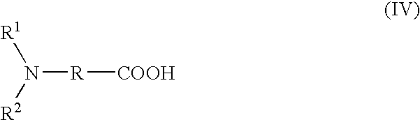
[R](N([R1])[R2])[COOH]
